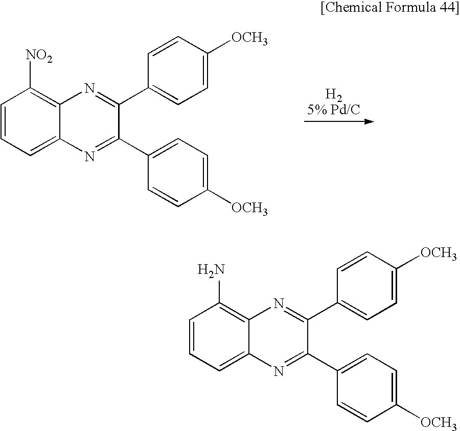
C1=CC=C2C(=C1[NO2])N=C(C1=CC=C([OCH3])C=C1)C(C1=CC=C([OCH3])C=C1)=N2.C1=CC=C2C(=C1N)N=C(C1=CC=C([OCH3])C=C1)C(C1=CC=C([OCH3])C=C1)=N2
